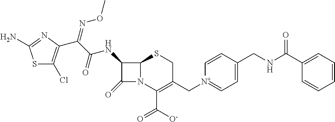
S1C(Cl)=C(C(C(=O)NC2C(=O)N3C2SCC(C[N+]2=CC=C(CNC(C4=CC=CC=C4)=O)C=C2)=C3C([O-])=O)=NOC)N=C1N
